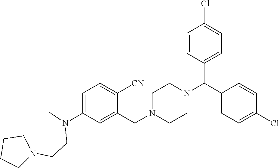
C1=C(N(C)CCN2CCCC2)C=C(CN2CCN(C(C3=CC=C(Cl)C=C3)C3=CC=C(Cl)C=C3)CC2)C([CN])=C1
